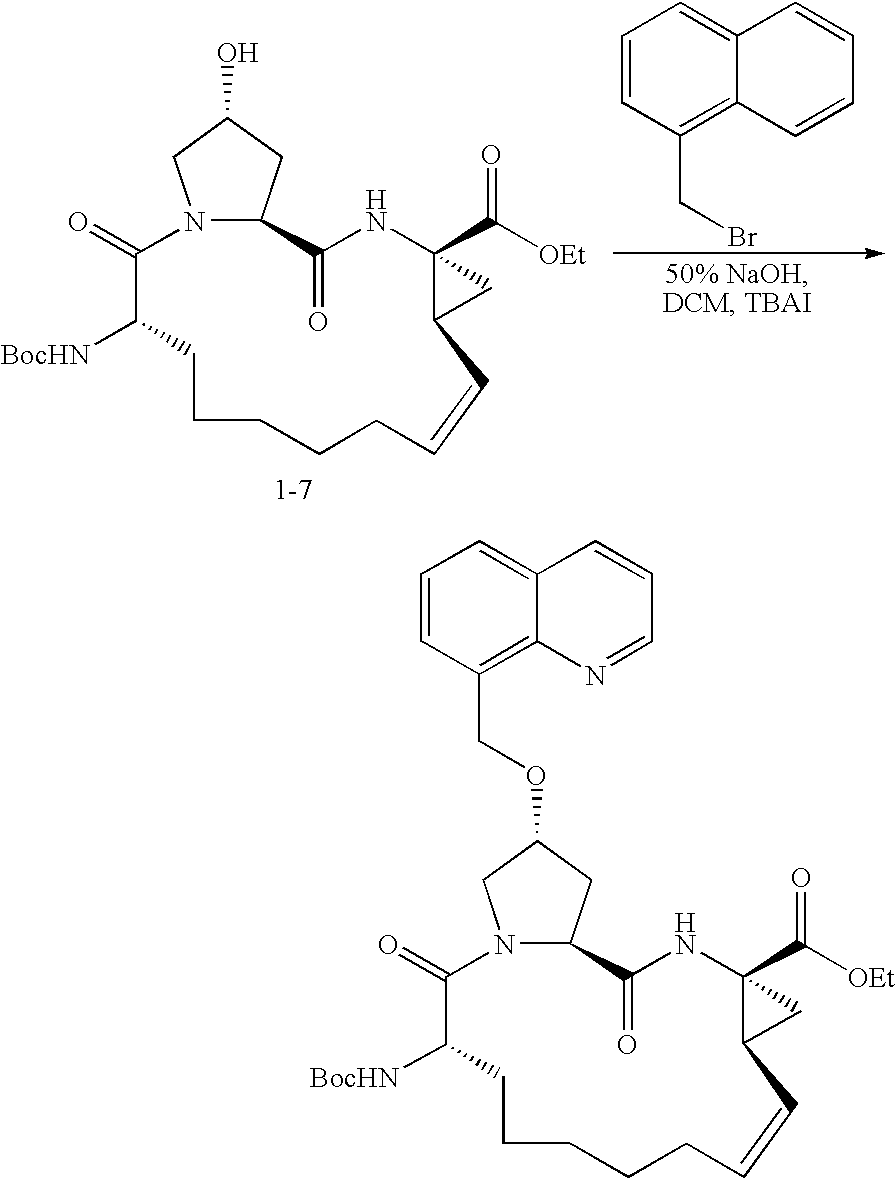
N12CC(OCC3=C4C(=CC=C3)C=CC=N4)CC1C(=O)NC1(C([OEt])=O)C(C1)C=CCCCCCC([BocHN])C2=O.N12CC(O)CC1C(=O)NC1(C([OEt])=O)C(C1)C=CCCCCCC([BocHN])C2=O.C1=CC(CBr)=C2C(=C1)C=CC=C2
